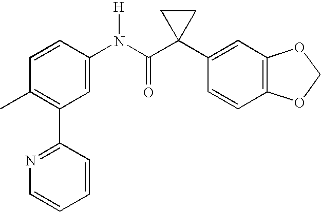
C1(N(C(C2(C3=CC4=C(C=C3)OCO4)CC2)=O)[H])=CC(C2=NC=CC=C2)=C(C)C=C1
